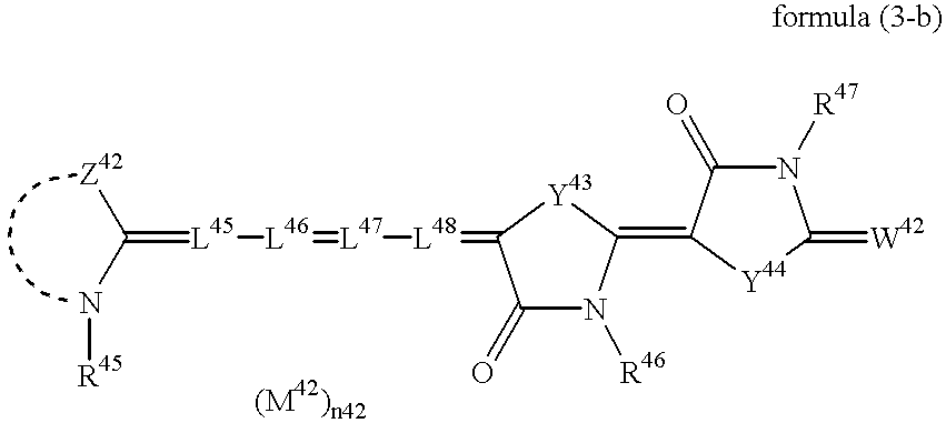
C([Z42])(N[R45])=[L45][L46]=[L47][L48]=C1C(=O)N([R46])C(=C2C(=O)N([R47])C(=[W42])[Y44]2)[Y43]1
